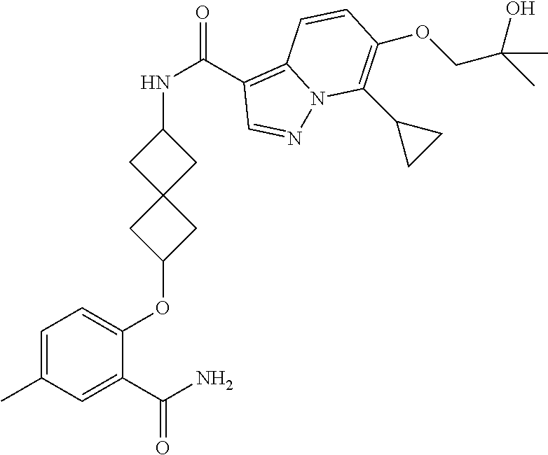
C1=C(C)C=C(C(N)=O)C(OC2CC3(C2)CC(NC(C2=C4N(N=C2)C(C2CC2)=C(OCC(C)(O)C)C=C4)=O)C3)=C1
